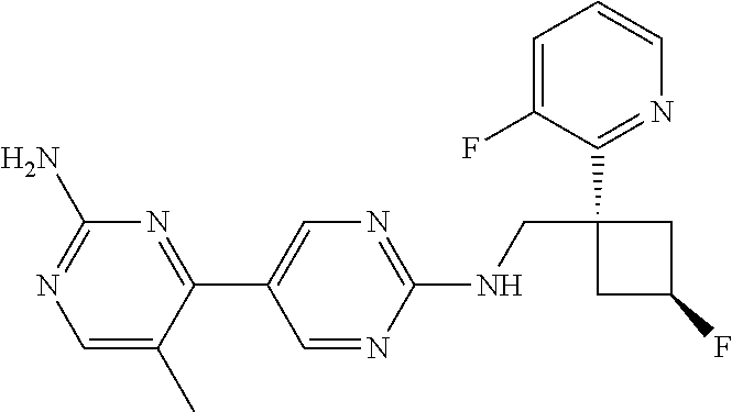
C1(NCC2(C3=NC=CC=C3F)CC(F)C2)=NC=C(C2=NC(N)=NC=C2C)C=N1
